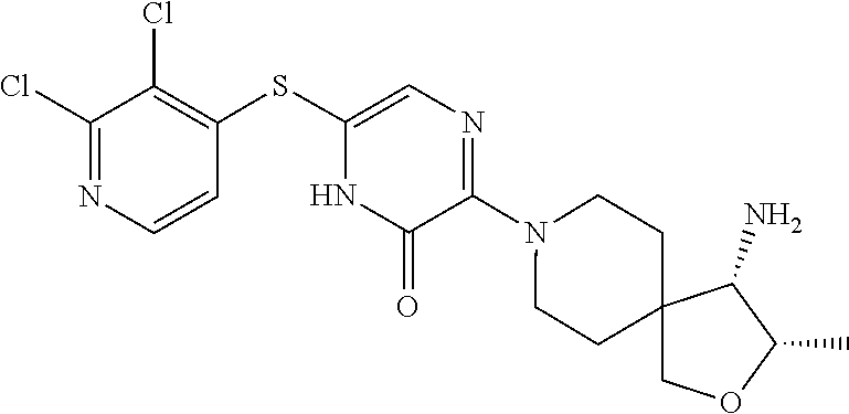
N1(C2=NC=C(SC3=C(Cl)C(Cl)=NC=C3)NC2=O)CCC2(CC1)COC(C)C2N
